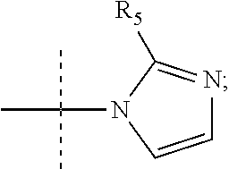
C1=CN(C(C)(C)C)C([R5])=N1
